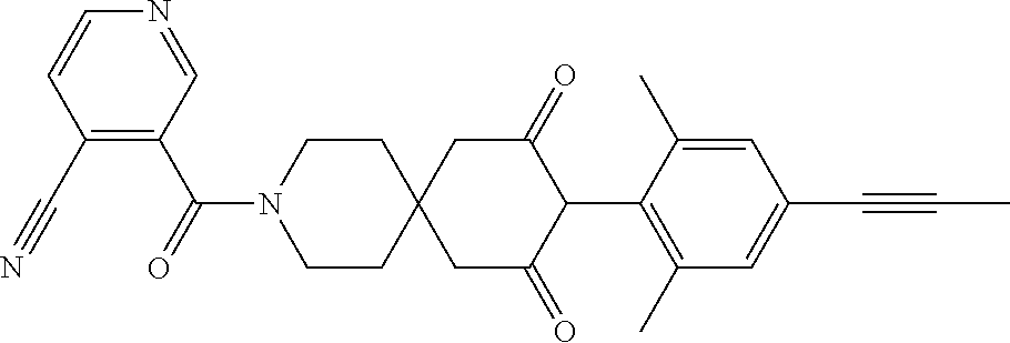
C1CN(C(=O)C2=C(C#N)C=CN=C2)CCC12CC(=O)C(C1=C(C)C=C(C#CC)C=C1C)C(=O)C2
